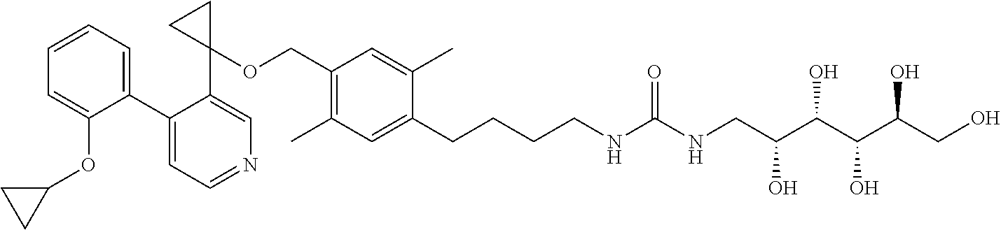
C1(C2=CC=CC=C2OC2CC2)=CC=NC=C1C1(OCC2=C(C)C=C(CCCCNC(NCC(O)C(O)C(C(CO)O)O)=O)C(C)=C2)CC1
